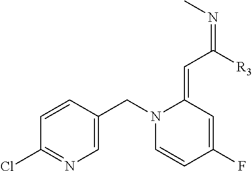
C1=CC(CN2C=CC(F)=CC2=CC([R3])=NC)=CN=C1Cl
